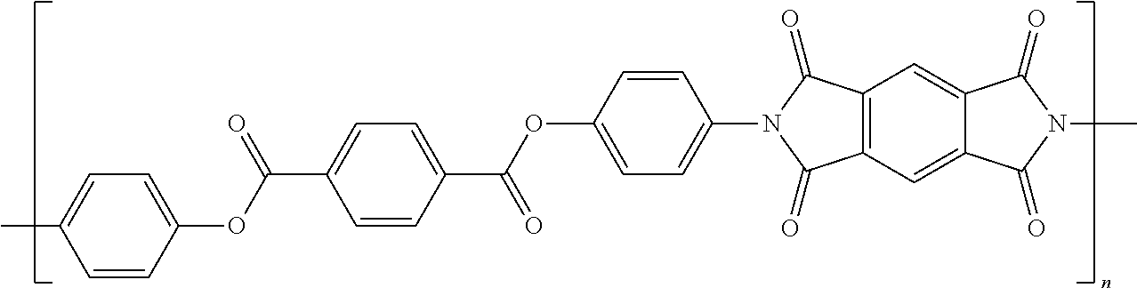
C12=C(C=C3C(=C1)C(=O)N(C)C3=O)C(=O)N(C1=CC=C(OC(C3=CC=C(C(OC4=CC=C(C)C=C4)=O)C=C3)=O)C=C1)C2=O
